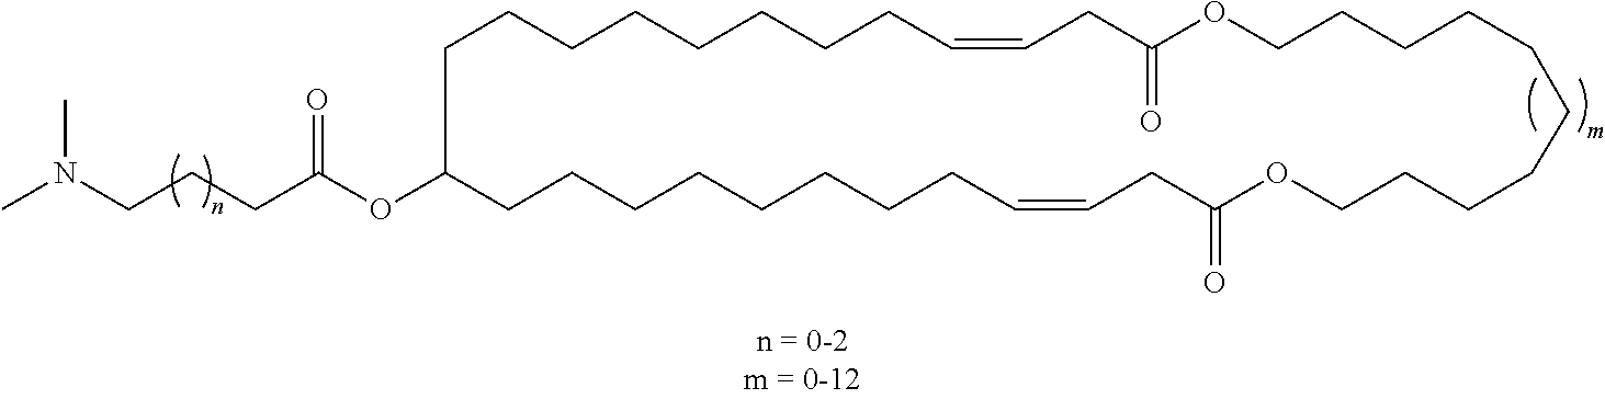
N(CCCC(OC1CCCCCCCCC=CCC(=O)OCCCCCCCCCCOC(=O)CC=CCCCCCCCC1)=O)(C)C
